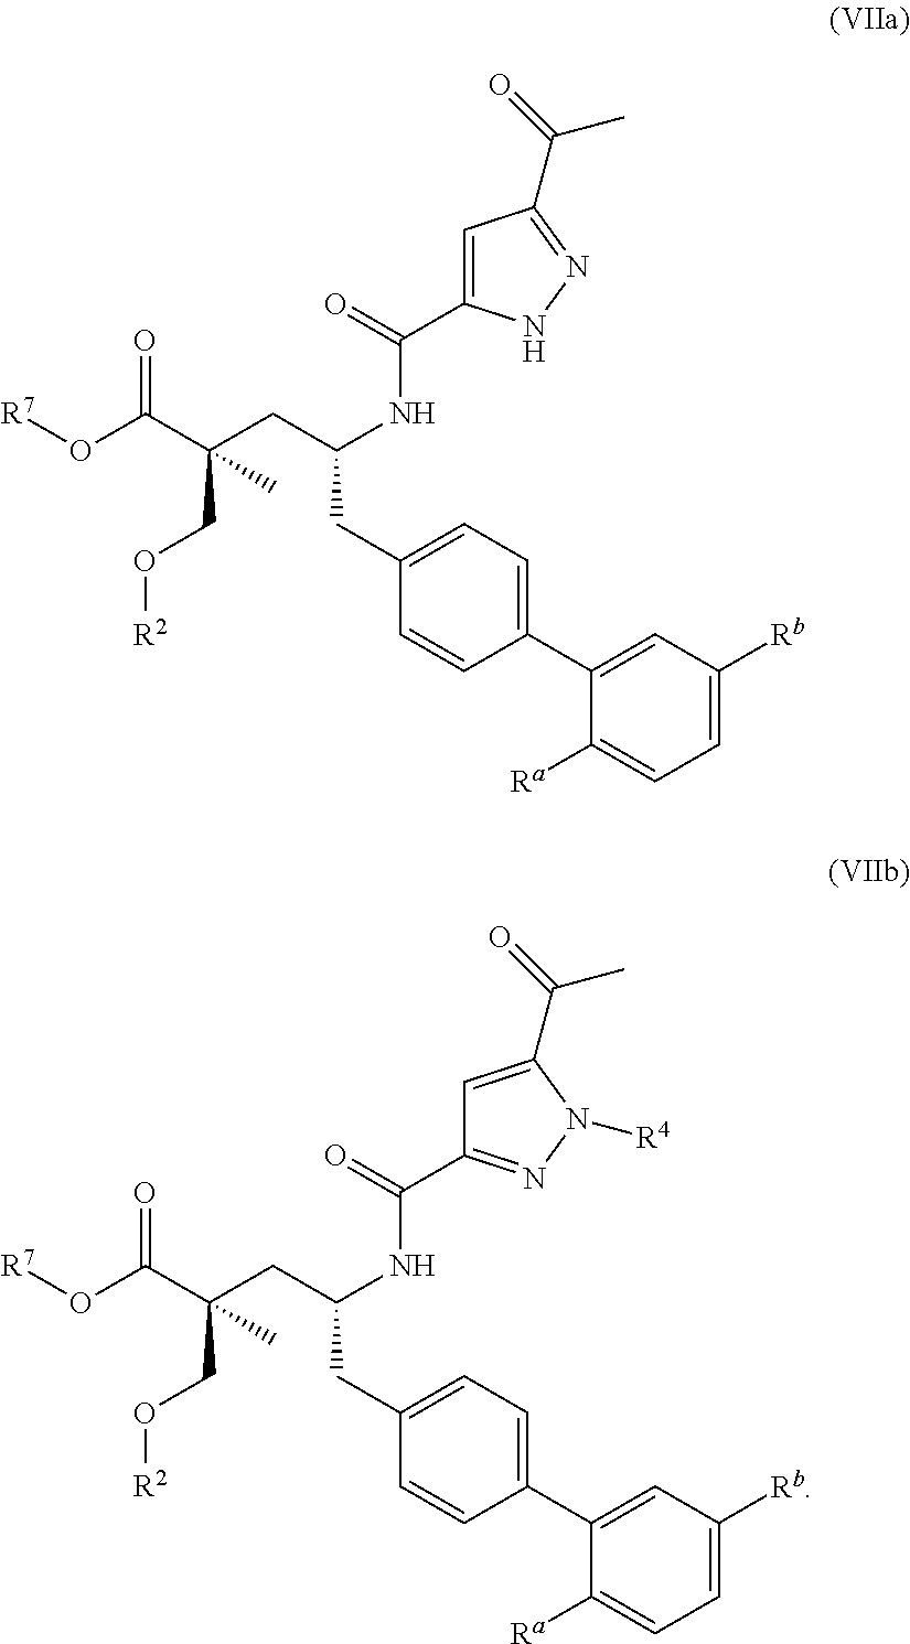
[R7]OC(C(CC(NC(C1=CC(C(=O)C)=NN1)=O)CC1=CC=C(C2=CC([Rb])=CC=C2[Ra])C=C1)(CO[R2])C)=O.[R7]OC(C(CC(NC(C1=NN([R4])C(C(=O)C)=C1)=O)CC1=CC=C(C2=CC([Rb])=CC=C2[Ra])C=C1)(CO[R2])C)=O
